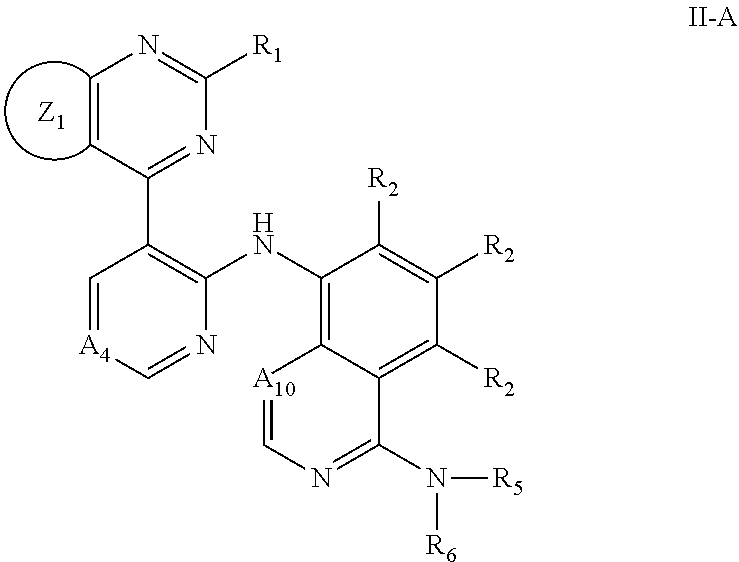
C1(NC2=C(C3=NC([R1])=NC=C3)C=[A4]C=N2)=C2C(=C([R2])C([R2])=C1[R2])C(N([R5])[R6])=NC=[A10]2
